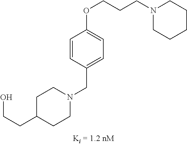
C1(CCO)CCN(CC2=CC=C(OCCCN3CCCCC3)C=C2)CC1
